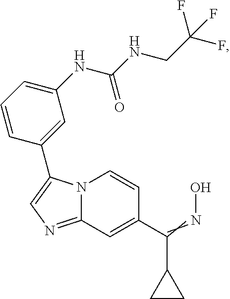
N12C(=NC=C1C1=CC(NC(NCC(F)(F)F)=O)=CC=C1)C=C(C(=NO)C1CC1)C=C2
